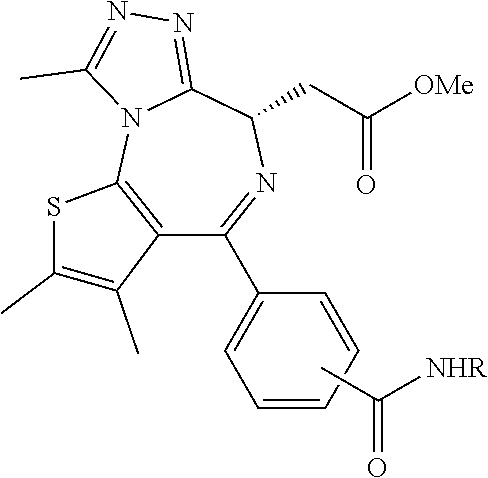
CC([NHR])=O.[OMe]C(CC1N=C(C2=CC=CC=C2)C2=C(N3C1=NN=C3C)SC(C)=C2C)=O
